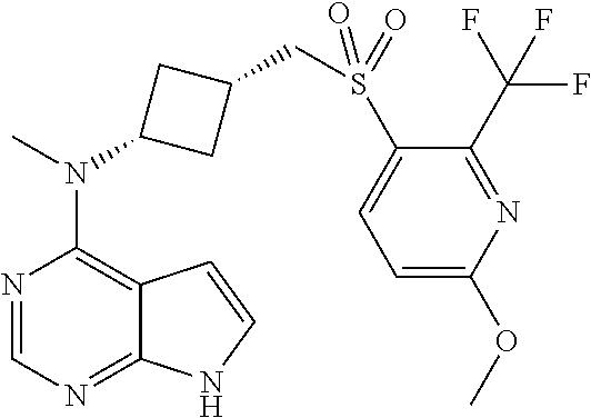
N1=CN=C2C(=C1N(C)C1CC(CS(=O)(=O)C3=CC=C(OC)N=C3C(F)(F)F)C1)C=CN2
